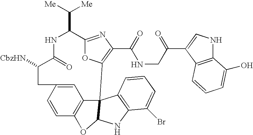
C(C1C2=NC(C(=O)NCC(=O)C3=CNC4=C3C=CC=C4O)=C(O2)C23C4=C(C=CC(=C4)CC([CbzHN])C(=O)N1)OC2NC1=C3C=CC=C1Br)([Me])[Me]
